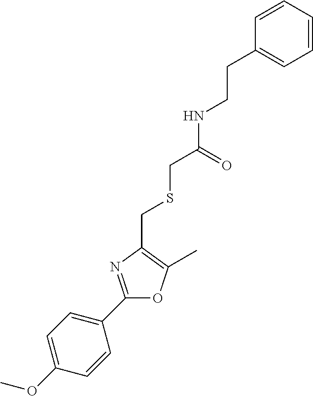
COC1=CC=C(C2=NC(CSCC(NCCC3=CC=CC=C3)=O)=C(C)O2)C=C1
